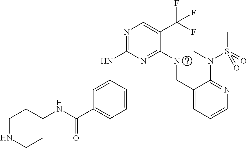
N(C1=NC=C(C(F)(F)F)C(NCC2=CC=CN=C2N(S(=O)(C)=O)C)=N1)C1=CC(C(NC2CCNCC2)=O)=CC=C1
